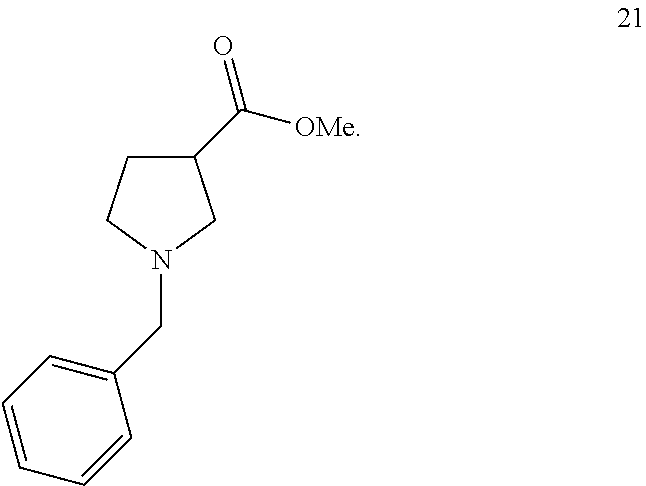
C1(C([OMe])=O)CCN(CC2=CC=CC=C2)C1
